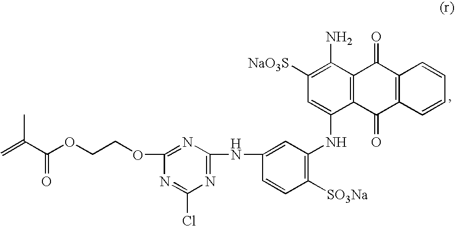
CC(C(OCCOC1=NC(NC2=CC(NC3=CC([NaO3S])=C(N)C4=C3C(=O)C3=C(C4=O)C=CC=C3)=C([SO3Na])C=C2)=NC(Cl)=N1)=O)=C
